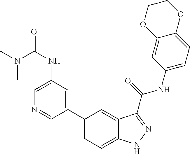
C1(NC(=O)N(C)C)=CN=CC(C2=CC=C3C(=C2)C(C(NC2=CC=C4C(=C2)OCCO4)=O)=NN3)=C1
